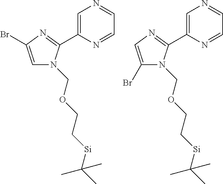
C1=C(Br)N=C(C2=CN=CC=N2)N1COCC[Si]C(C)(C)C.C1(Br)=CN=C(C2=CN=CC=N2)N1COCC[Si]C(C)(C)C
